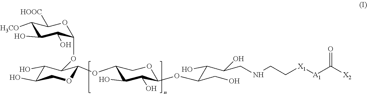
C1([H3CO])C(O)C(O)C(OC2C(O)C(O)COC2OC2C(O)C(O)C(OC(C(C(CNCC[X1][A1]C([X2])=O)O)O)CO)OC2)OC1[HOOC]
